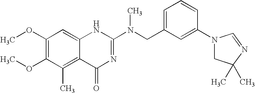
C1(OC)=C(OC)C(C)=C2C(=C1)NC(N(CC1=CC=CC(N3CC(C)(C)N=C3)=C1)C)=NC2=O
